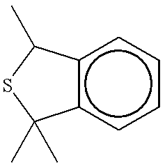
c12c(cccc1)C(C)(C)SC2C
